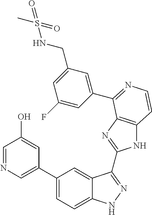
C1(C2=CN=CC(O)=C2)=CC=C2C(=C1)C(C1=NC3=C(N1)C=CN=C3C1=CC(CNS(=O)(C)=O)=CC(F)=C1)=NN2
